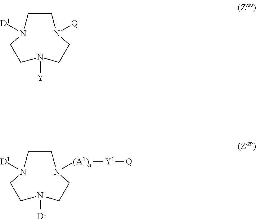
N1([Y])CCN([D1])CCN([Q])CC1.N1([D1])CCN([D1])CCN([(A1)x][Y1][Q])CC1
